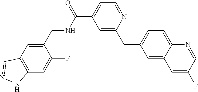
C1=C(CNC(C2=CC=NC(CC3=CC=C4C(=C3)C=C(F)C=N4)=C2)=O)C(F)=CC2=C1C=NN2
